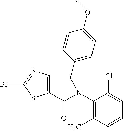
BrC1=NC=C(C(N(C2=C(C)C=CC=C2Cl)CC2=CC=C(OC)C=C2)=O)S1
